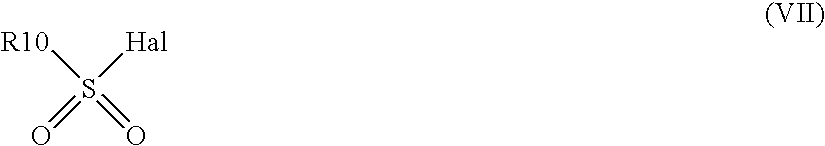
[R10]S([Hal])(=O)=O
